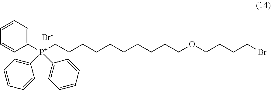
[Br-].C(CCCCCC[P+](C1=CC=CC=C1)(C1=CC=CC=C1)C1=CC=CC=C1)CCCOCCCCBr
